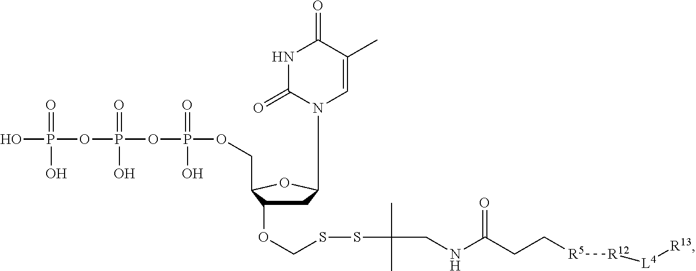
C1C(OCSSC(C)(C)CNC(CC[R5][R12][L4][R13])=O)C(COP(OP(=O)(OP(O)(O)=O)O)(=O)O)OC1N1C=C(C)C(=O)NC1=O
